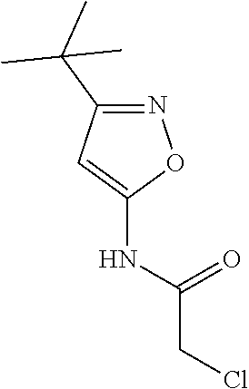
N1=C(C(C)(C)C)C=C(NC(CCl)=O)O1
